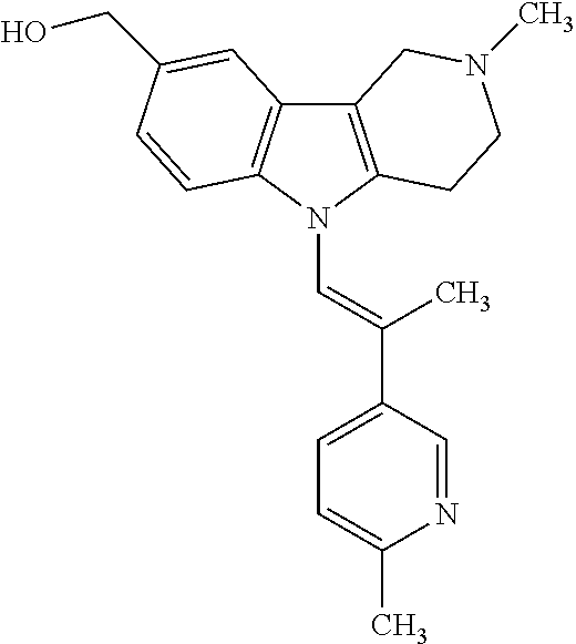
C12=C(N(C=C(C3=CC=C(C)N=C3)C)C3=C1C=C(CO)C=C3)CCN(C)C2
